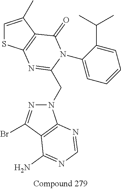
C1=C(C)C2=C(S1)N=C(CN1N=C(Br)C3=C1N=CN=C3N)N(C1=CC=CC=C1C(C)C)C2=O
